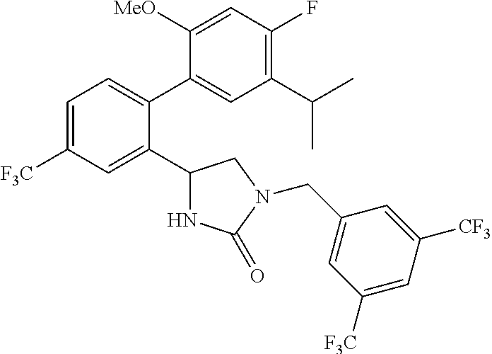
C1=C([F3C])C=C(C2NC(=O)N(CC3=CC([F3C])=CC([CF3])=C3)C2)C(C2=CC(C(C)C)=C(F)C=C2[MeO])=C1
